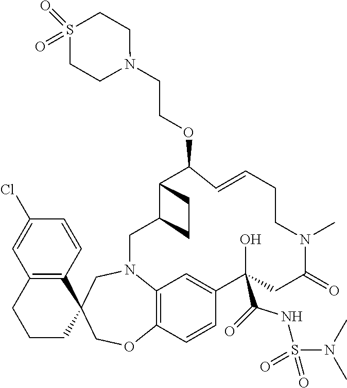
C12=C(C=CC(Cl)=C1)C1(CCC2)COC2=C3N(C1)CC1C(C(OCCN4CCS(=O)(=O)CC4)C=CCCN(C)C(=O)CC(O)(C(=O)NS(N(C)C)(=O)=O)C(=C3)C=C2)CC1
